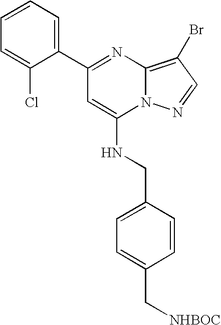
C1=CC=C(C2=NC3=C(Br)C=NN3C(NCC3=CC=C(C[NHBOC])C=C3)=C2)C(Cl)=C1
